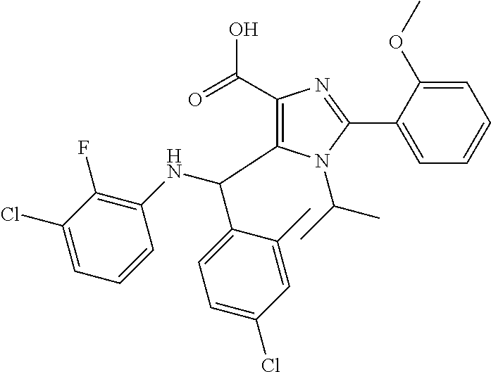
C1(C(=O)O)=C(C(NC2=C(F)C(Cl)=CC=C2)C2=CC=C(Cl)C=C2C)N(C(C)C)C(C2=CC=CC=C2OC)=N1
